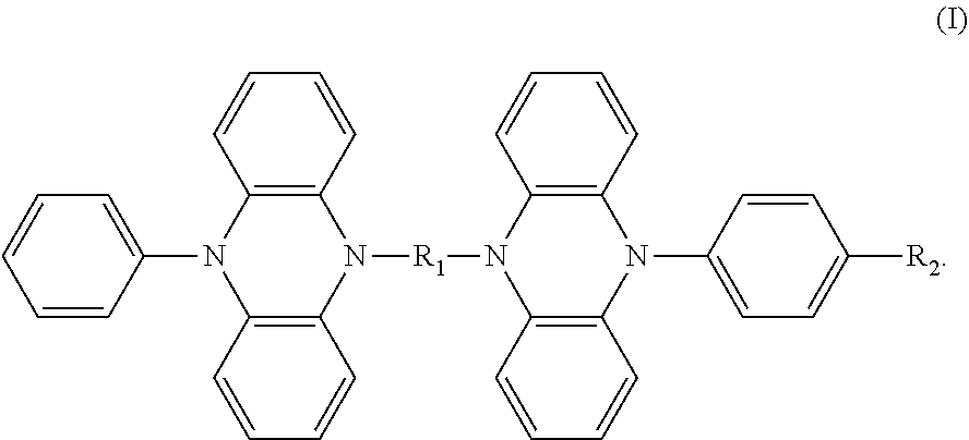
C1=CC(N2C3=C(N([R1]N4C5=C(N(C6=CC=C([R2])C=C6)C6=C4C=CC=C6)C=CC=C5)C4=C2C=CC=C4)C=CC=C3)=CC=C1
